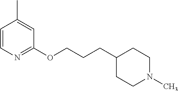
C1=CN=C(OCCCC2CCN(C)CC2)C=C1C
